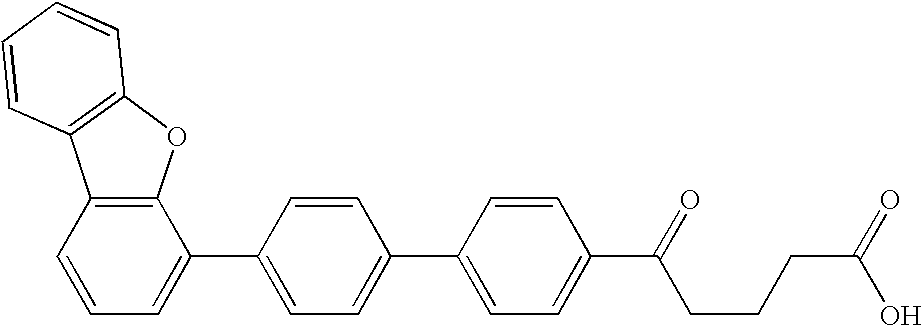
C1=CC(C2=CC=CC3=C2OC2=C3C=CC=C2)=CC=C1C1=CC=C(C(CCCC(=O)O)=O)C=C1
